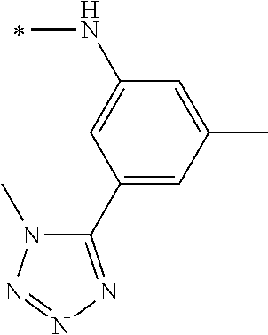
C1(NC)=CC(C2=NN=NN2C)=CC(C)=C1
